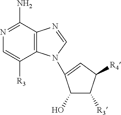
N1=C(N)C2=C(C([R3])=C1)N(C1=CC([R4])C([R3])C1O)C=N2
